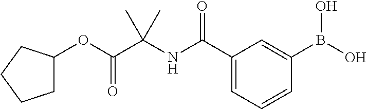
N(C(C1=CC=CC(B(O)O)=C1)=O)C(C(OC1CCCC1)=O)(C)C
